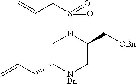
C1C(CC=C)[NBn]CC(C[OBn])N1S(CC=C)(=O)=O
